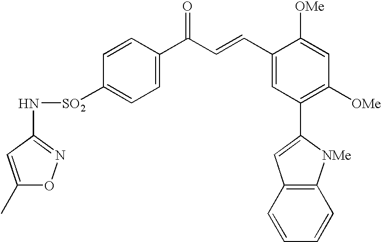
C1=C([SO2]NC2=NOC(C)=C2)C=CC(C(C=CC2=CC(C3=CC4=C([NMe]3)C=CC=C4)=C([OMe])C=C2[OMe])=O)=C1
